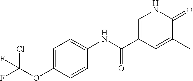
C1=C(OC(F)(Cl)F)C=CC(NC(C2=CNC(=O)C(C)=C2)=O)=C1
